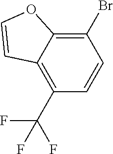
C1(C(F)(F)F)=C2C(=C(Br)C=C1)OC=C2
